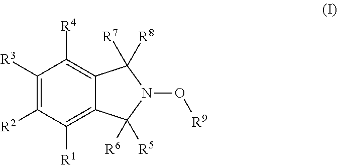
C1([R3])=C([R2])C([R1])=C2C(=C1[R4])C([R7])([R8])N(O[R9])C2([R6])[R5]
